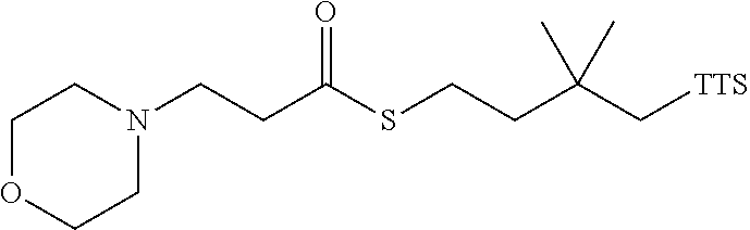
C1OCCN(CCC(SCCC(C[TTS])(C)C)=O)C1
